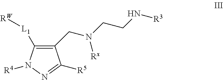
C1(CN(CCN[R3])[Rx])=C([L1][RW])N([R4])N=C1[R5]
